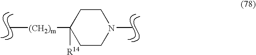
C1CC([R14])([(CH2)m]C)CCN1C
